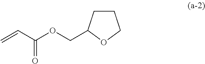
C1CC(COC(C=C)=O)OC1
